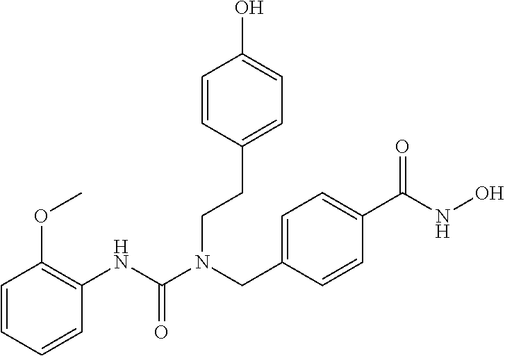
C1=CC=CC(NC(N(CC2=CC=C(C(NO)=O)C=C2)CCC2=CC=C(O)C=C2)=O)=C1OC
